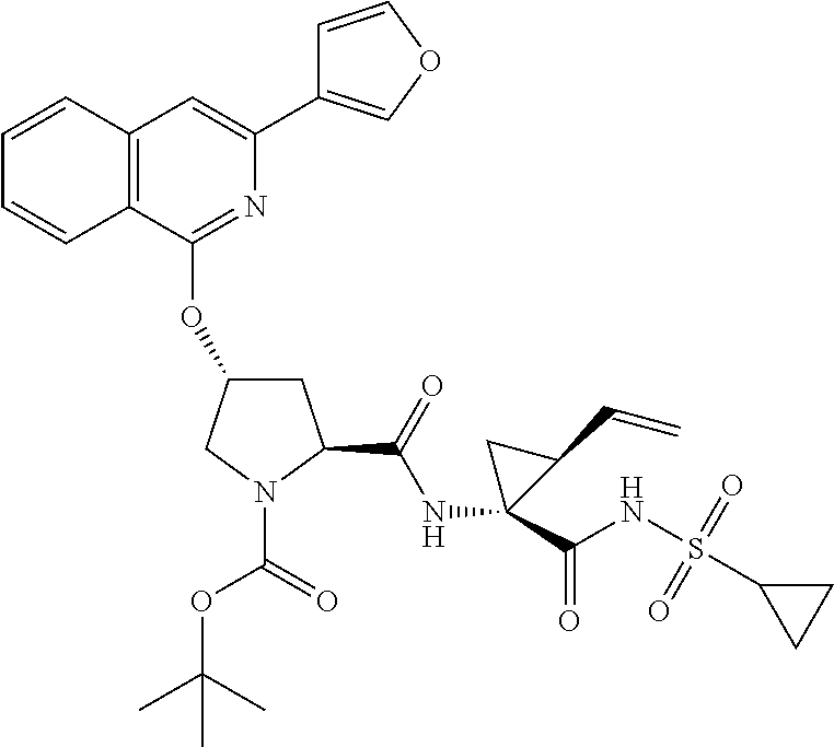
O(C(=O)N1C(C(=O)NC2(C(NS(C3CC3)(=O)=O)=O)C(C=C)C2)CC(OC2=NC(C3=COC=C3)=CC3=C2C=CC=C3)C1)C(C)(C)C
